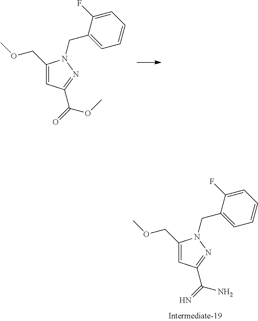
C(C1=CC(C(=N)N)=NN1CC1=CC=CC=C1F)OC.C(C1=CC(C(=O)OC)=NN1CC1=CC=CC=C1F)OC
